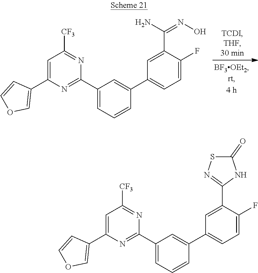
C1=C(C2=COC=C2)N=C(C2=CC=CC(C3=CC=C(F)C(C4=NSC(=O)N4)=C3)=C2)N=C1[CF3].C1=C(C2=COC=C2)N=C(C2=CC=CC(C3=CC=C(F)C(C(N)=NO)=C3)=C2)N=C1[CF3]
